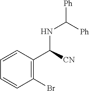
N(C([Ph])[Ph])C(C1=C(Br)C=CC=C1)[CN]
